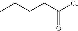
CCCCC(Cl)=O
